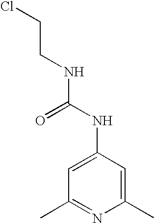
C1=C(NC(=O)NCCCl)C=C(C)N=C1C
